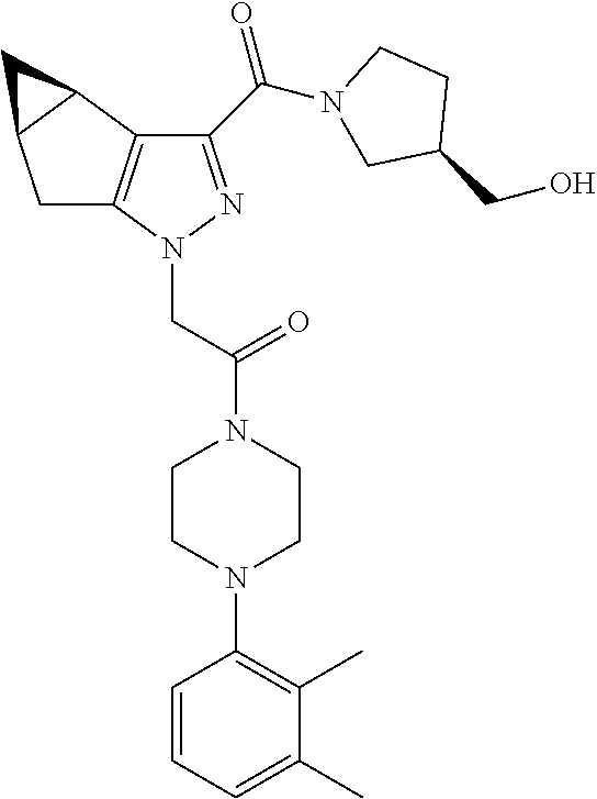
C(=O)(N1CC(CO)CC1)C1=NN(CC(=O)N2CCN(C3=C(C)C(C)=CC=C3)CC2)C2=C1C1C(C2)C1
